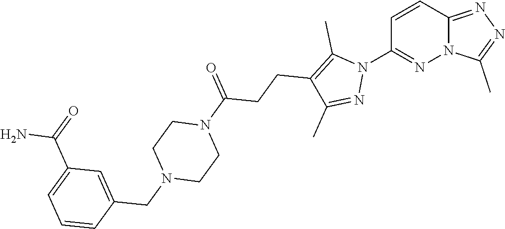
C1=CC2=NN=C(C)N2N=C1N1C(C)=C(CCC(N2CCN(CC3=CC(C(=O)N)=CC=C3)CC2)=O)C(C)=N1
